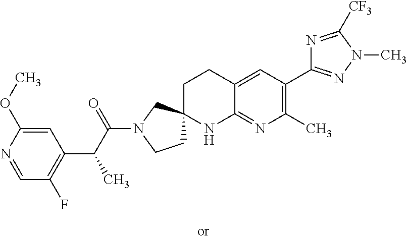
C1=NC(OC)=CC(C(C(N2CCC3(C2)CCC2=CC(C4=NN(C)C([CF3])=N4)=C(C)N=C2N3)=O)C)=C1F
